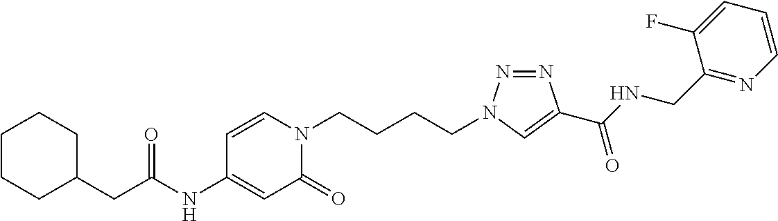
C(C(NC1=CC(=O)N(CCCCN2N=NC(C(NCC3=NC=CC=C3F)=O)=C2)C=C1)=O)C1CCCCC1
